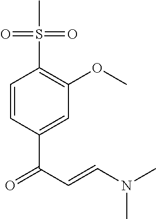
C1=CC(C(C=CN(C)C)=O)=CC(OC)=C1S(=O)(=O)C
